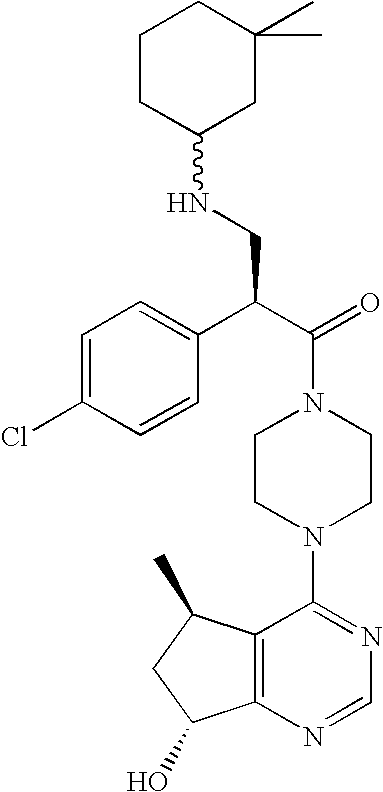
C(N1CCN(C2=NC=NC3=C2C(C)CC3O)CC1)(C(C1=CC=C(Cl)C=C1)CNC1CC(C)(C)CCC1)=O
